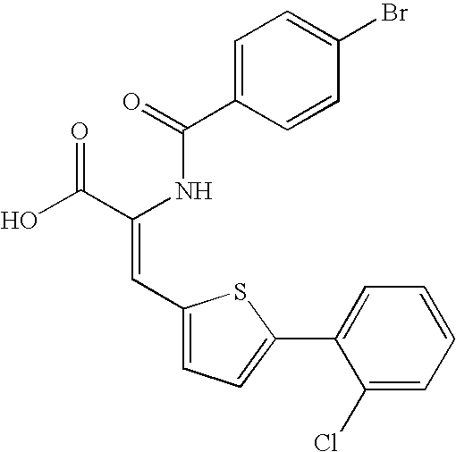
C1=C(C(=O)NC(C(O)=O)=CC2=CC=C(C3=CC=CC=C3Cl)S2)C=CC(Br)=C1
